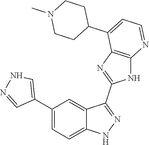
C1(C2=CC=C3C(=C2)C(C2=NC4=C(N2)N=CC=C4C2CCN(C)CC2)=NN3)=CNN=C1
